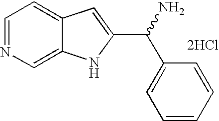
C1=C2C(=CC=N1)C=C(C(N)C1=CC=CC=C1)N2.[2HCl]
